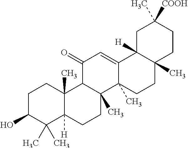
C1C(O)C(C)(C)C2([H])C(C)(C1)C1C(C)(CC2)C2(C)C(=CC1=O)C1([H])C(C)(CC2)CCC(C)([COOH])C1
